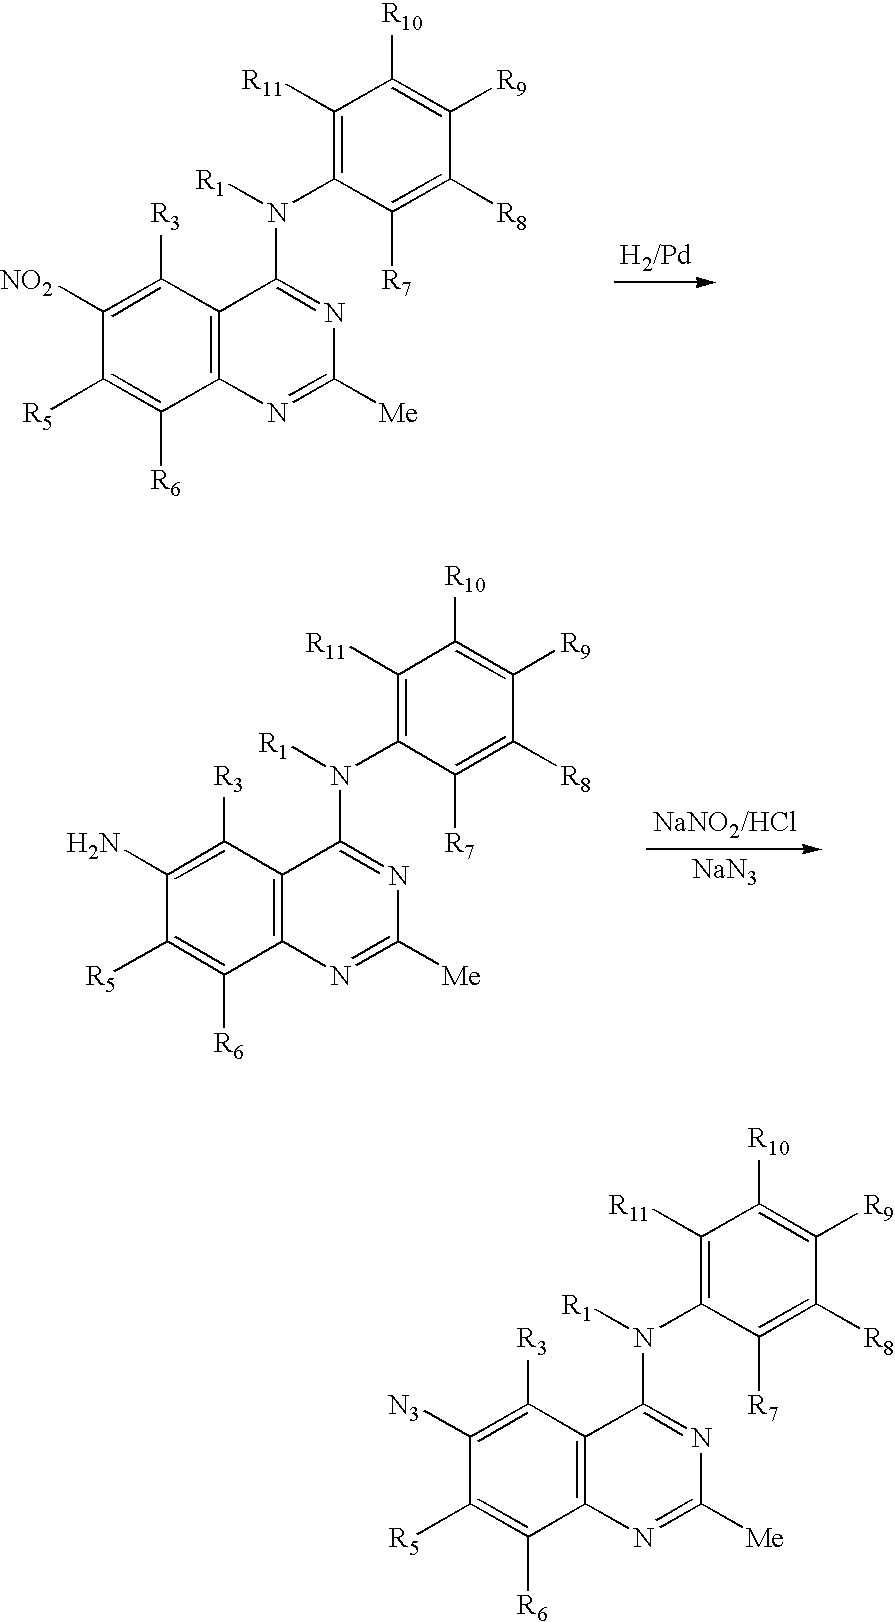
C1([NO2])=C([R3])C2=C(C([R6])=C1[R5])N=C([Me])N=C2N(C1=C([R11])C([R10])=C([R9])C([R8])=C1[R7])[R1].C1(N)=C([R3])C2=C(C([R6])=C1[R5])N=C([Me])N=C2N(C1=C([R11])C([R10])=C([R9])C([R8])=C1[R7])[R1].[NaN3].C1([N3])=C([R3])C2=C(C([R6])=C1[R5])N=C([Me])N=C2N(C1=C([R11])C([R10])=C([R9])C([R8])=C1[R7])[R1]
